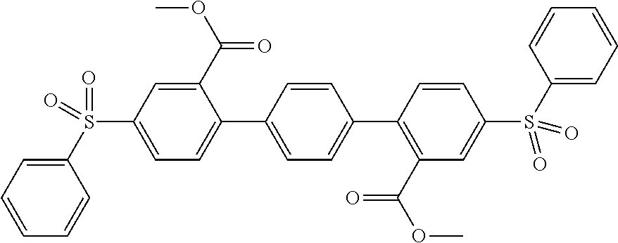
C1=C(S(C2=CC=CC=C2)(=O)=O)C=C(C(OC)=O)C(C2=CC=C(C3=C(C(OC)=O)C=C(S(C4=CC=CC=C4)(=O)=O)C=C3)C=C2)=C1
